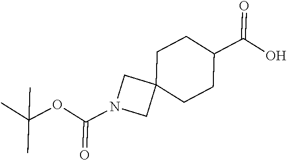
C1C2(CCC(C(O)=O)C1)CN(C(OC(C)(C)C)=O)C2
